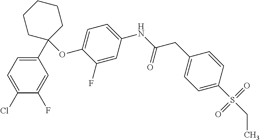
C1=C(OC2(C3=CC=C(Cl)C(F)=C3)CCCCC2)C(F)=CC(NC(CC2=CC=C(S(CC)(=O)=O)C=C2)=O)=C1
